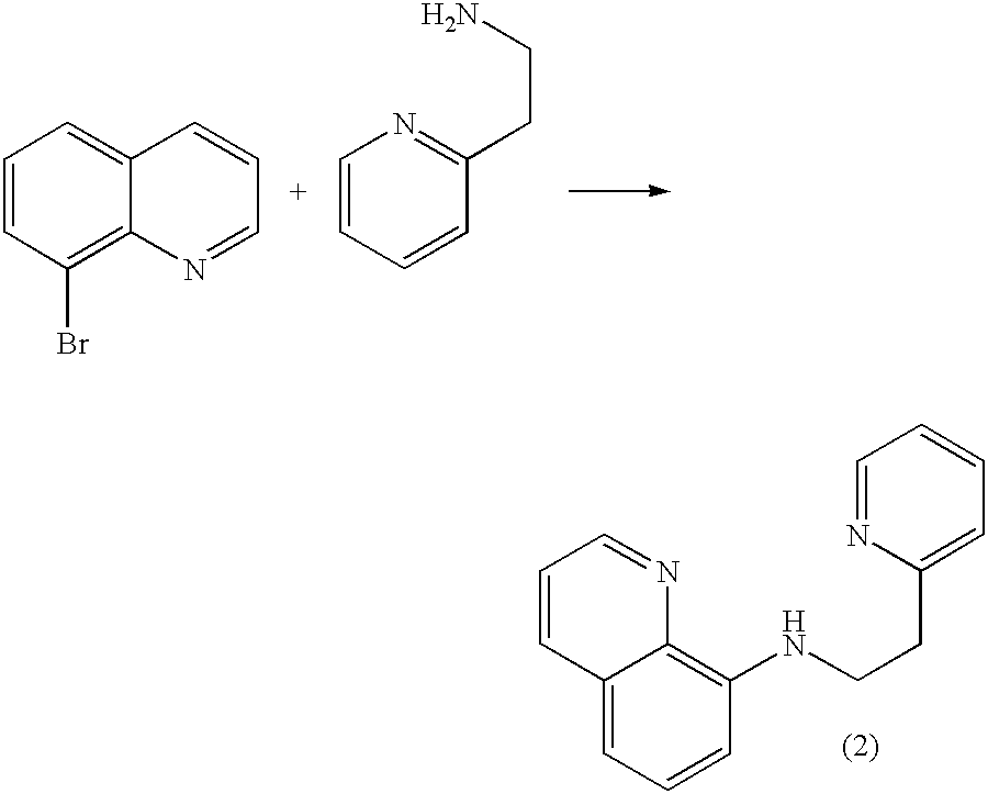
C12=CC=CC(NCCC3=CC=CC=N3)=C1N=CC=C2.C1=CC(Br)=C2C(=C1)C=CC=N2.C1=CC=CC(CCN)=N1
